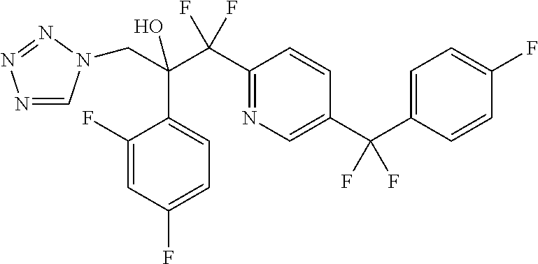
C(C(C(C1=NC=C(C(C2=CC=C(F)C=C2)(F)F)C=C1)(F)F)(O)C1=CC=C(F)C=C1F)N1C=NN=N1
